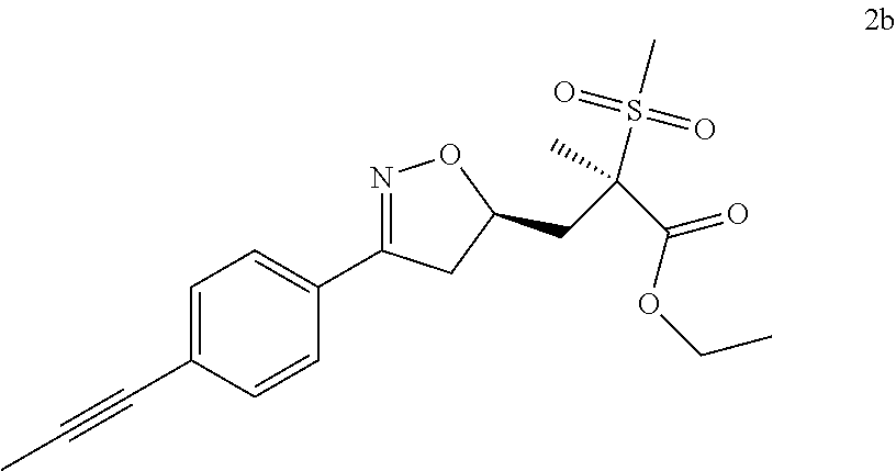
C1=C(C#CC)C=CC(C2=NOC(CC(C(=O)OCC)(S(=O)(=O)C)C)C2)=C1
